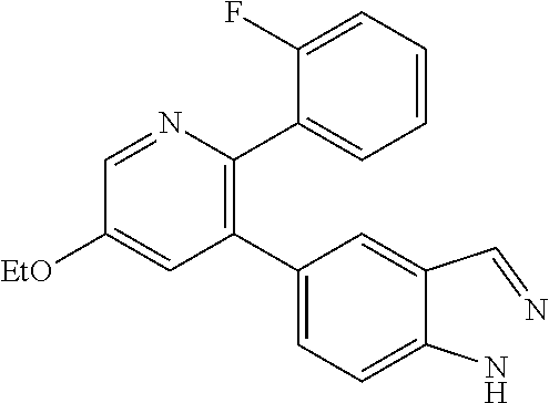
C1(C2=CC=C(N)C(C=N)=C2)=C(C2=CC=CC=C2F)N=CC([EtO])=C1
